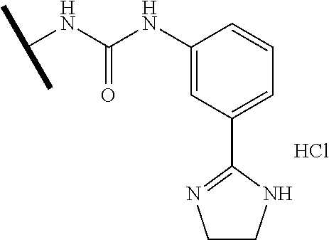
C(NC(NC1=CC(C2=NCCN2)=CC=C1)=O)(C)C.Cl
